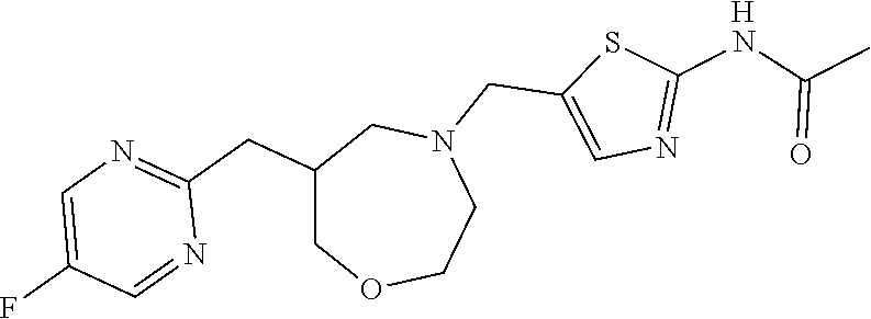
C1=C(F)C=NC(CC2COCCN(CC3=CN=C(NC(C)=O)S3)C2)=N1.[H]
